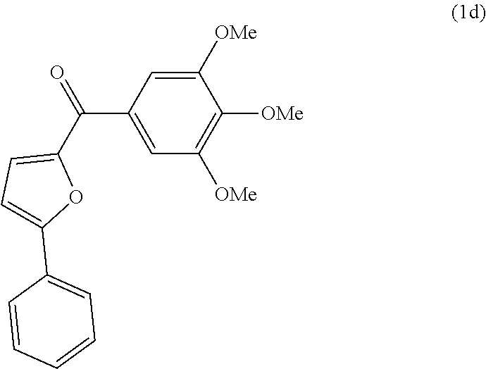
C1=C([OMe])C([OMe])=C([OMe])C=C1C(C1=CC=C(C2=CC=CC=C2)O1)=O
